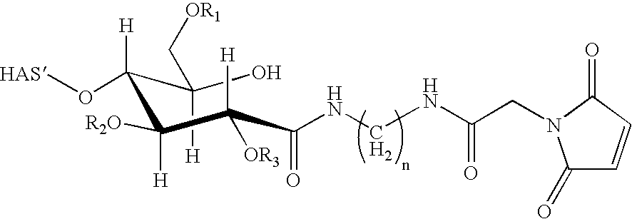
OC(C([H])(O[HAS])C([H])([R2O])C(C(=O)NCNC(CN1C(=O)C=CC1=O)=O)([H])[OR3])([H])C[OR1]
